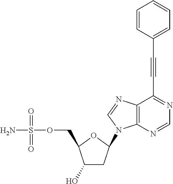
C1(O)CC(N2C3=C(C(C#CC4=CC=CC=C4)=NC=N3)N=C2)OC1COS(N)(=O)=O
